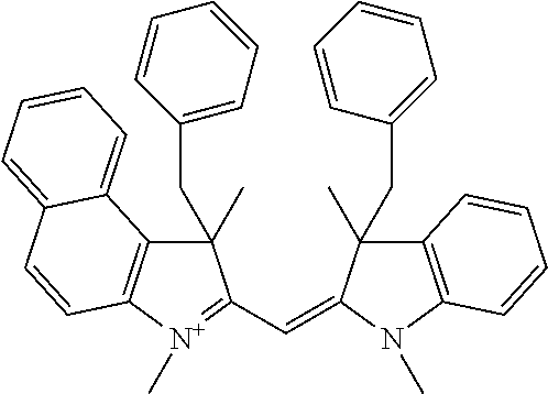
C(=C1C(C)(CC2=CC=CC=C2)C2=C(N1C)C=CC=C2)C1=[N+](C)C2=C(C1(C)CC1=CC=CC=C1)C1=CC=CC=C1C=C2
